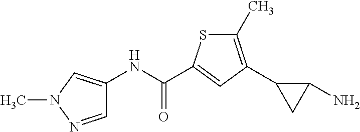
C1(C)=C(C2CC2N)C=C(C(NC2=CN(C)N=C2)=O)S1
